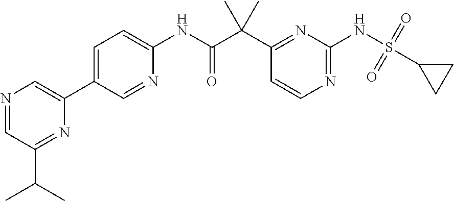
CC(C1=NC(C2=CC=C(NC(C(C3=NC(NS(C4CC4)(=O)=O)=NC=C3)(C)C)=O)N=C2)=CN=C1)C
